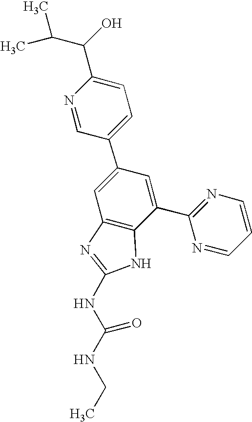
N1=CC(C2=CC3=C(C(C4=NC=CC=N4)=C2)NC(NC(NCC)=O)=N3)=CC=C1C(C(C)C)O
